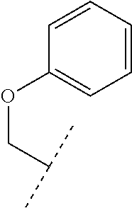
O(C1=CC=CC=C1)CC(C)C
